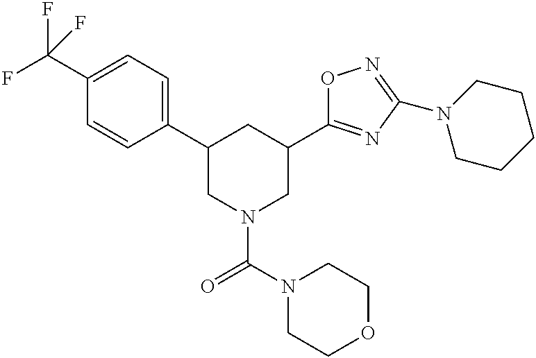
C1(C(F)(F)F)=CC=C(C2CN(C(N3CCOCC3)=O)CC(C3=NC(N4CCCCC4)=NO3)C2)C=C1
